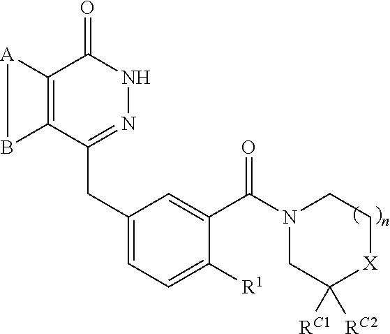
C12=C(C(CC3=CC=C([R1])C(C(N4CC([RC2])([RC1])[X]CC4)=O)=C3)=NNC1=O)B[A]2
